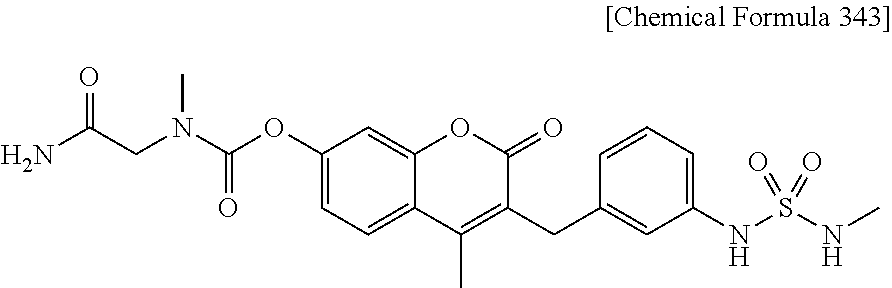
C1(OC(=O)N(CC(N)=O)C)=CC=C2C(=C1)OC(=O)C(CC1=CC(NS(NC)(=O)=O)=CC=C1)=C2C
